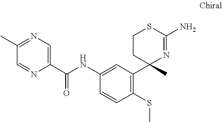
C1=C(C(NC2=CC(C3(C)N=C(N)SCC3)=C(SC)C=C2)=O)N=CC(C)=N1
